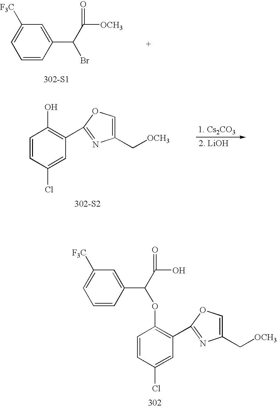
C1=CC(Cl)=CC(C2=NC(C[OCH3])=CO2)=C1OC(C1=CC([F3C])=CC=C1)C(O)=O.[302-S1].C1=C([F3C])C=C(C(C([OCH3])=O)Br)C=C1.C1=CC(Cl)=CC(C2=NC(C[OCH3])=CO2)=C1O.[302-S2]
